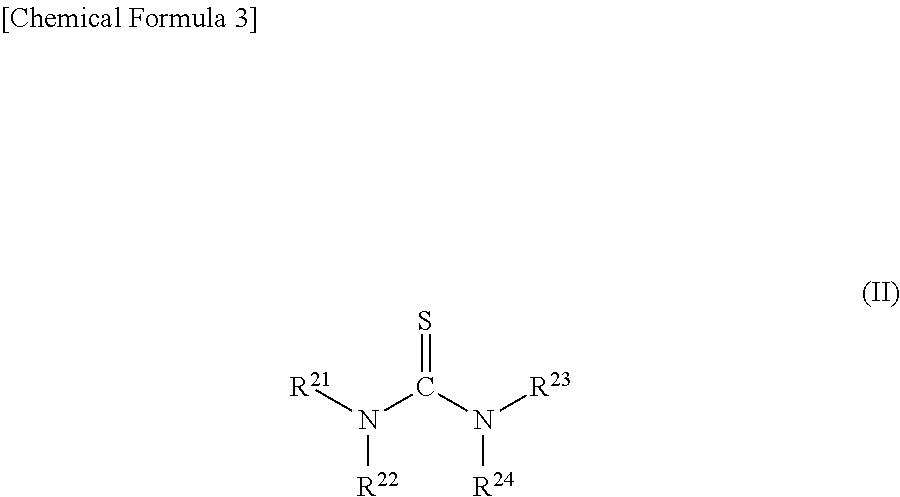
S=C(N([R23])[R24])N([R21])[R22]
